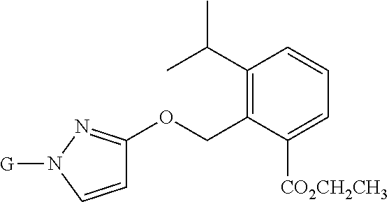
C1(C(C)C)=C(COC2=NN([G])C=C2)C([CO2CH2CH3])=CC=C1
